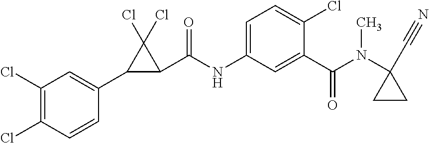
C1(Cl)=C(Cl)C=CC(C2C(C(NC3=CC=C(Cl)C(C(N(C4(C#N)CC4)C)=O)=C3)=O)C2(Cl)Cl)=C1
